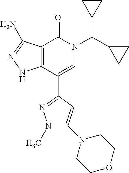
N1(C(C2CC2)C2CC2)C(=O)C2=C(C(C3=NN(C)C(N4CCOCC4)=C3)=C1)NN=C2N
